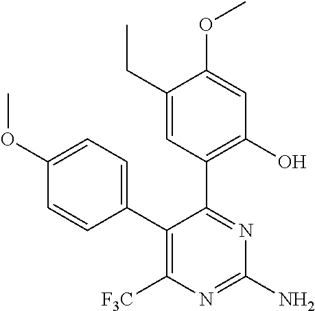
C1(CC)=CC(C2=NC(N)=NC([F3C])=C2C2=CC=C(OC)C=C2)=C(O)C=C1OC
